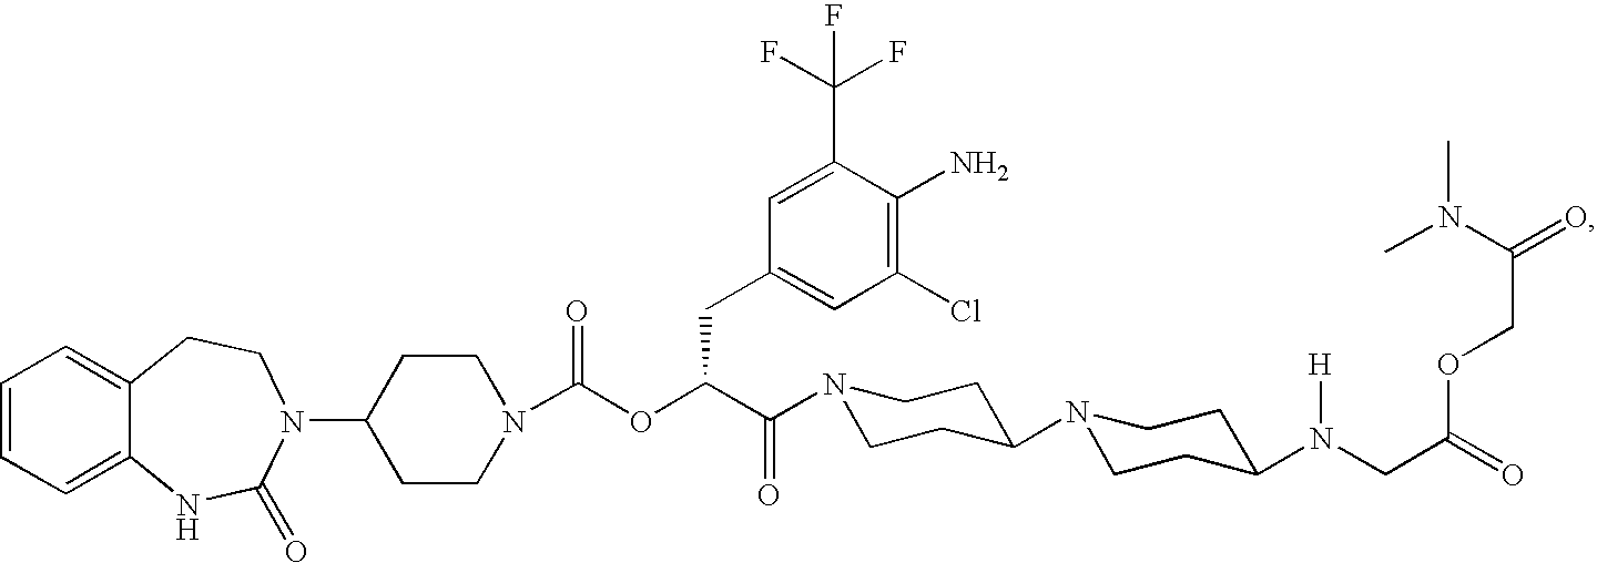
C1=CC=C2C(=C1)CCN(C1CCN(C(OC(C(=O)N3CCC(N4CCC(N(CC(=O)OCC(N(C)C)=O)[H])CC4)CC3)CC3=CC(Cl)=C(N)C(C(F)(F)F)=C3)=O)CC1)C(=O)N2
